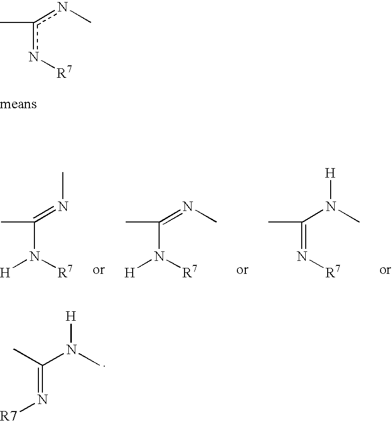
N(=C(C)N(C)[H])[R7].[H]N([R7])C(C)=NC.[H]N([R7])C(C)=NC.N([R7])=C(C)N(C)[H].c(n[R7])(nC)C
